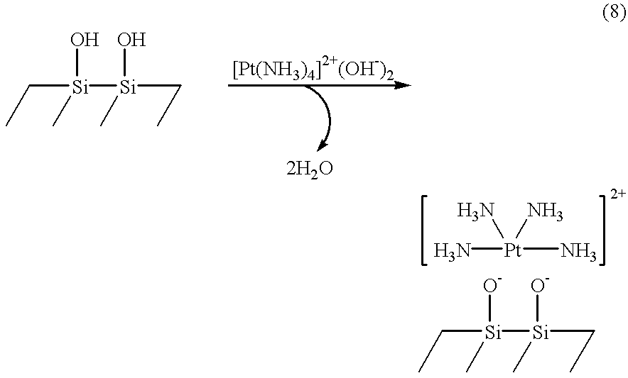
CC[Si](C)([Si](C)(CC)O)O.N[Pt](N)(N)N.CC[Si](C)([Si](C)(CC)[O-])[O-]
